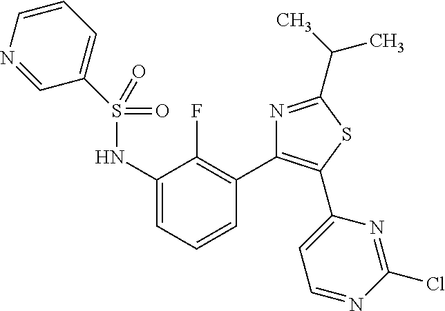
C1(NS(=O)(=O)C2=CC=CN=C2)=CC=CC(C2=C(C3=CC=NC(Cl)=N3)SC(C(C)C)=N2)=C1F
